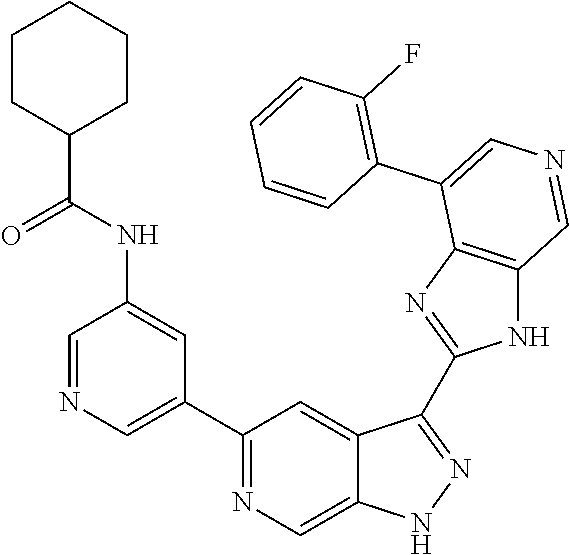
C1(C2=CN=CC(NC(=O)C3CCCCC3)=C2)=NC=C2C(=C1)C(C1=NC3=C(N1)C=NC=C3C1=C(F)C=CC=C1)=NN2
